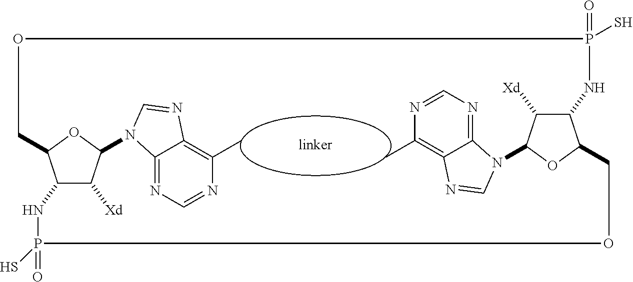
N1=CN=C2C(=C1C)N=CN2C1C([Xd])C2C(O1)COP(=O)(S)NC1C([Xd])C(N3C4=NC=NC(C)=C4N=C3)OC1COP(=O)(S)N2
